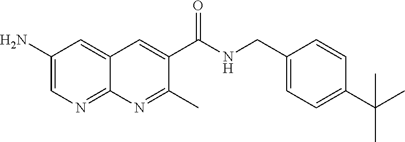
C1(CNC(C2=CC3=CC(N)=CN=C3N=C2C)=O)=CC=C(C(C)(C)C)C=C1
